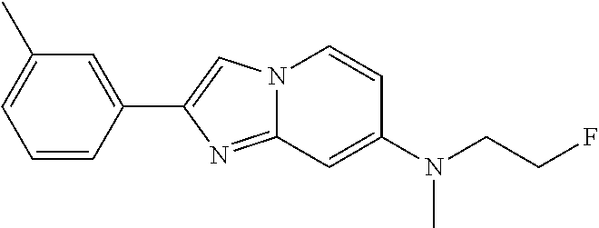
C1(C2=CN3C(=N2)C=C(N(CCF)C)C=C3)=CC(C)=CC=C1
